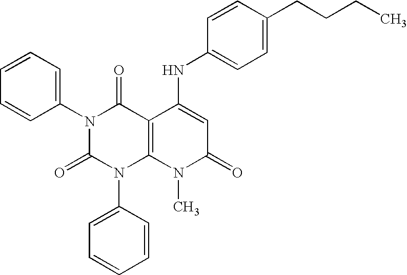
N1(C2=CC=CC=C2)C(=O)N(C2=CC=CC=C2)C2=C(C1=O)C(NC1=CC=C(CCCC)C=C1)=CC(=O)N2C
